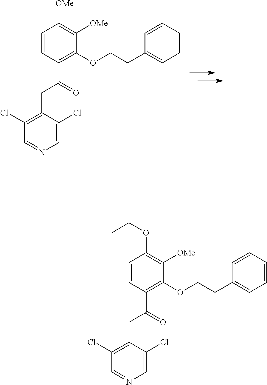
C1=CC(C(=O)CC2=C(Cl)C=NC=C2Cl)=C(OCCC2=CC=CC=C2)C([OMe])=C1OCC.C1=CC(C(=O)CC2=C(Cl)C=NC=C2Cl)=C(OCCC2=CC=CC=C2)C([OMe])=C1[OMe]
